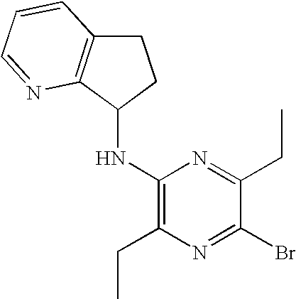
C1C2=C(C(NC3=C(CC)N=C(Br)C(CC)=N3)C1)N=CC=C2
